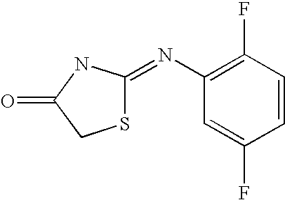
C1(N=C2SCC(=O)N2)=C(F)C=CC(F)=C1
